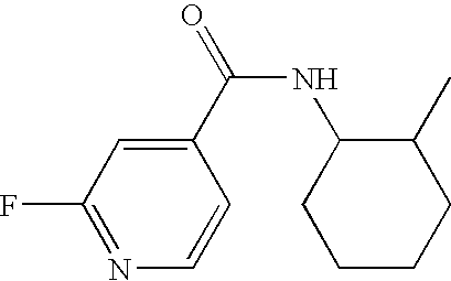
C1(F)=NC=CC(C(NC2CCCCC2C)=O)=C1
